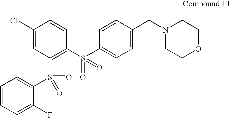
C1(Cl)=CC(S(C2=CC=CC=C2F)(=O)=O)=C(S(C2=CC=C(CN3CCOCC3)C=C2)(=O)=O)C=C1
